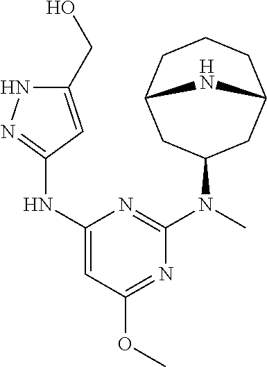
N(C1=NC(NC2=NNC(CO)=C2)=CC(OC)=N1)(C)C1CC2CCCC(C1)N2
